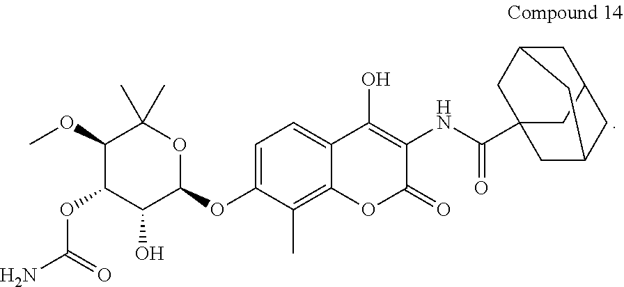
N(C(=O)C12CC3CC(C1)CC(C2)C3)C1=C(O)C2=CC=C(OC3C(O)C(OC(N)=O)C(OC)C(C)(C)O3)C(C)=C2OC1=O
